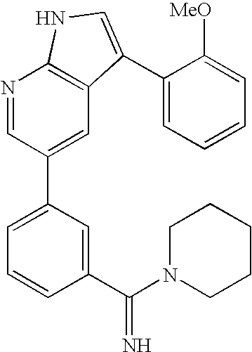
C1(C(N2CCCCC2)=N)=CC(C2=CC3=C(N=C2)NC=C3C2=CC=CC=C2[MeO])=CC=C1
